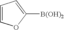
[B(OH)2]C1=CC=CO1
